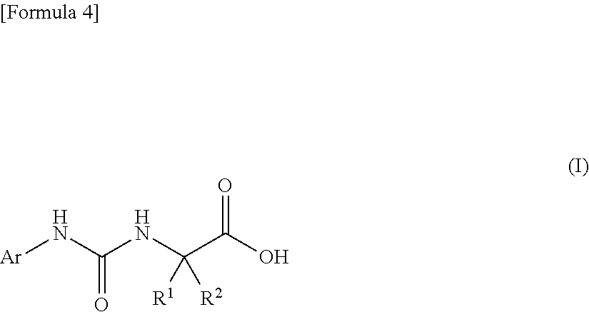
[Ar]NC(NC(C(=O)O)([R2])[R1])=O
